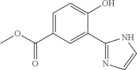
C1=C(C(OC)=O)C=C(C2=NC=CN2)C(O)=C1
